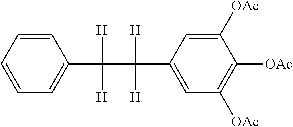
C1=CC=CC(C([H])([H])C([H])([H])C2=CC([OAc])=C([OAc])C([OAc])=C2)=C1
